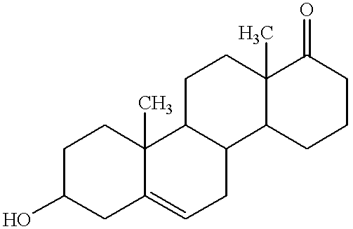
C1C(O)CC2=CCC3C(C2(C)C1)CCC1(C)C3CCCC1=O
